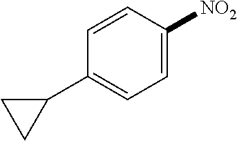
C1=CC([NO2])=CC=C1C1CC1
